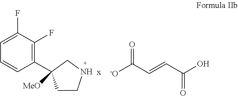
C1(C2([MeO])CCNC2)=C(F)C(F)=CC=C1.[-O]C(C=CC(O)=O)=O
